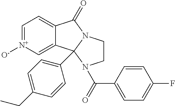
[N+]1([O-])=CC=C2C(=C1)C1(C3=CC=C(CC)C=C3)N(C2=O)CCN1C(C1=CC=C(F)C=C1)=O
